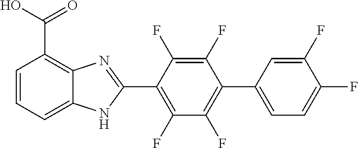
C1(F)=C(C2=NC3=C(C(O)=O)C=CC=C3N2)C(F)=C(F)C(C2=CC=C(F)C(F)=C2)=C1F
